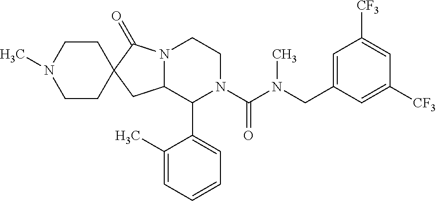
C12N(C(=O)C3(C1)CCN(C)CC3)CCN(C(N(CC1=CC([CF3])=CC([CF3])=C1)C)=O)C2C1=CC=CC=C1C
